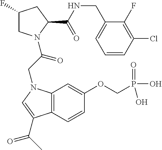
C1(CNC(=O)C2N(C(CN3C4=C(C=CC(OCP(O)(=O)O)=C4)C(C(C)=O)=C3)=O)CC(F)C2)=CC=CC(Cl)=C1F
